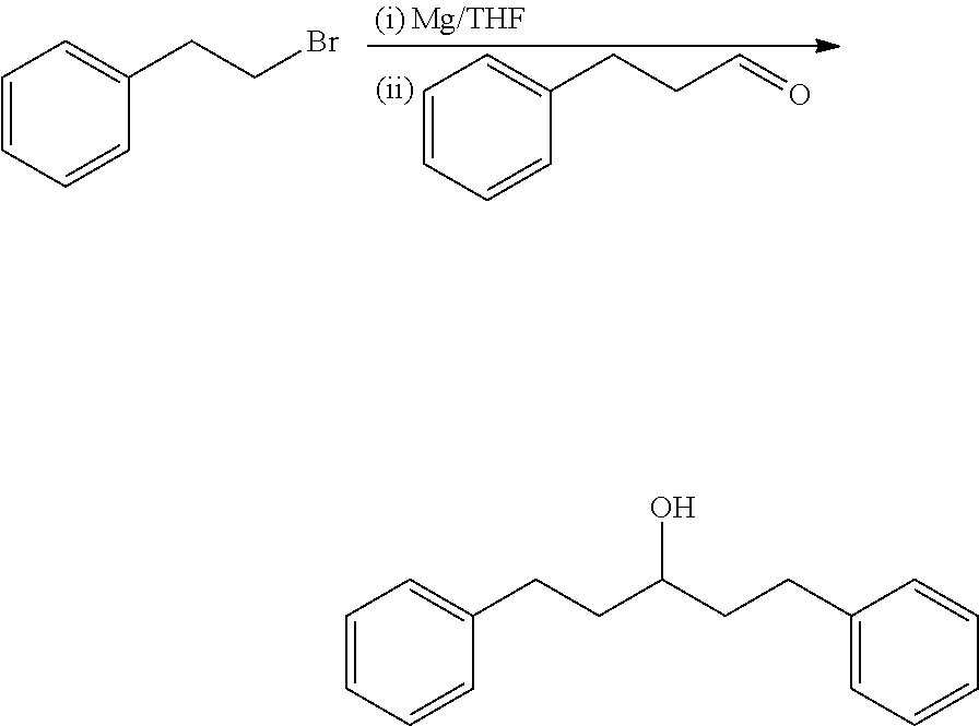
C1=CC=CC(CCC=O)=C1.C1=CC=CC(CCBr)=C1.C1=CC=CC(CCC(CCC2=CC=CC=C2)O)=C1
